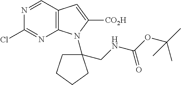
C1(CNC(OC(C)(C)C)=O)(N2C3=C(C=NC(Cl)=N3)C=C2[CO2H])CCCC1
